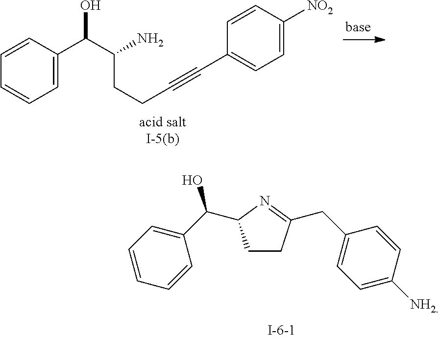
C1=CC(C(C(N)CCC#CC2=CC=C([NO2])C=C2)O)=CC=C1.C1=CC(C(O)C2CCC(CC3=CC=C([NH2])C=C3)=N2)=CC=C1
